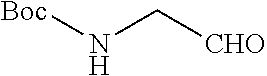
[Boc]NC[CHO]
